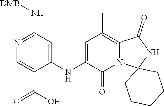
C1=C(NC2=CC(C)=C3C(=O)NC4(CCCCC4)N3C2=O)C(C(=O)O)=CN=C1N[DMB]
